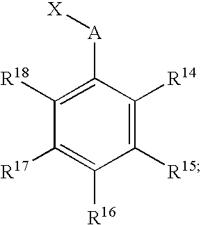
C1([R15])=C([R14])C([A][X])=C([R18])C([R17])=C1[R16]
